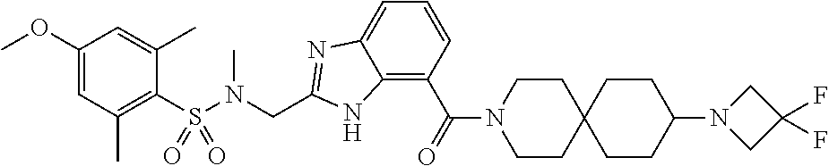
C1(OC)=CC(C)=C(S(N(CC2=NC3=CC=CC(C(=O)N4CCC5(CC4)CCC(N4CC(F)(F)C4)CC5)=C3N2)C)(=O)=O)C(C)=C1
